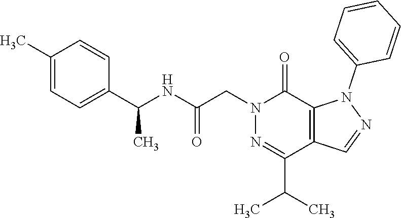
C1(C(NC(CN2N=C(C(C)C)C3=C(C2=O)N(C2=CC=CC=C2)N=C3)=O)C)=CC=C(C)C=C1
